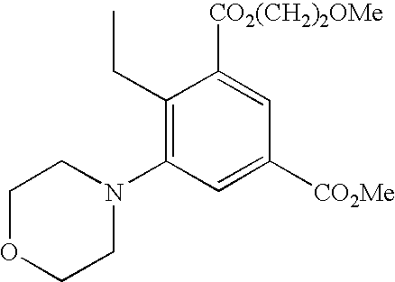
C1([CO2(CH2)2OMe])=CC([CO2Me])=CC(N2CCOCC2)=C1CC
